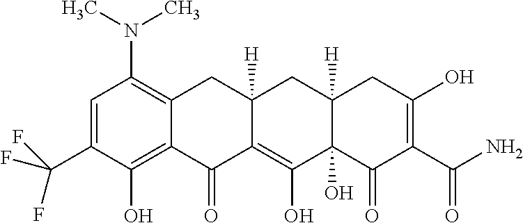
C(C1=CC(N(C)C)=C2C(=C1O)C(=O)C1=C(O)C3(O)C([H])(CC1([H])C2)CC(O)=C(C(N)=O)C3=O)(F)(F)F
